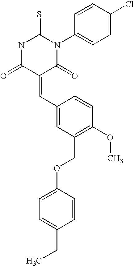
C1(=CC2=CC(COC3=CC=C(CC)C=C3)=C(OC)C=C2)C(=O)N(C2=CC=C(Cl)C=C2)C(=S)NC1=O
